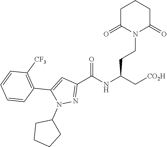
C1C(=O)N(CCC(NC(C2=NN(C3CCCC3)C(C3=C([CF3])C=CC=C3)=C2)=O)C[CO2H])C(=O)CC1
